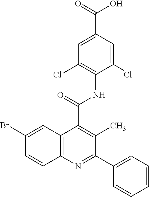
C1=C(C(=O)O)C=C(Cl)C(NC(C2=C(C)C(C3=CC=CC=C3)=NC3=C2C=C(Br)C=C3)=O)=C1Cl
